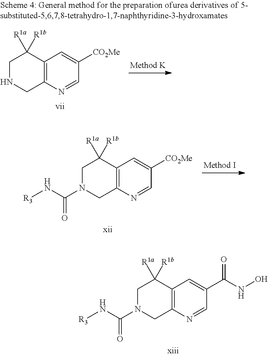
C12=C(N=CC([CO2Me])=C1)CNCC2([R1b])[R1a].C12=C(N=CC([CO2Me])=C1)CN(C(N[R3])=O)CC2([R1b])[R1a].C12=C(N=CC(C(NO)=O)=C1)CN(C(N[R3])=O)CC2([R1b])[R1a]
